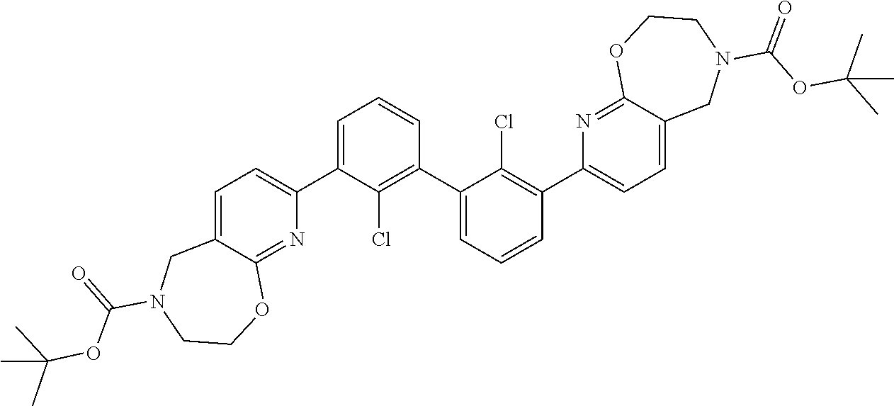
C1=C(C2=CC=C3C(=N2)OCCN(C(=O)OC(C)(C)C)C3)C(Cl)=C(C2=CC=CC(C3=CC=C4C(=N3)OCCN(C(OC(C)(C)C)=O)C4)=C2Cl)C=C1
